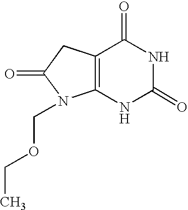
C12=C(CC(=O)N1COCC)C(=O)NC(=O)N2
